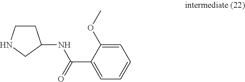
C1=C(OC)C(C(=O)NC2CCNC2)=CC=C1
